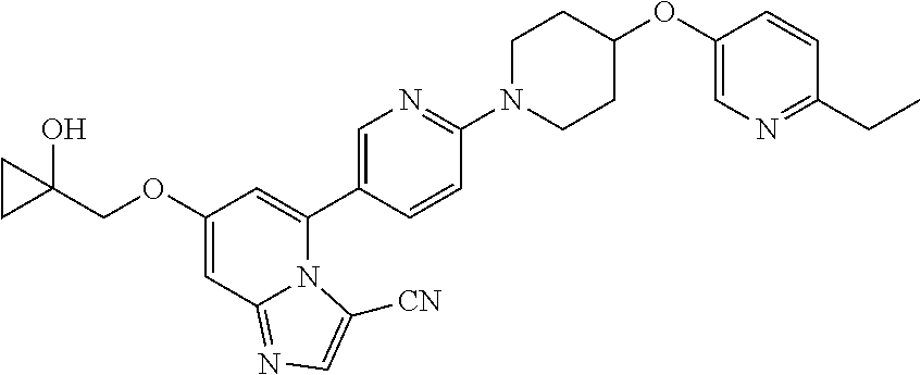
C1(OCC2(O)CC2)=CC2=NC=C([CN])N2C(C2=CN=C(N3CCC(OC4=CN=C(CC)C=C4)CC3)C=C2)=C1
